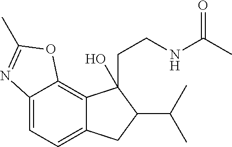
C12=CC=C3C(=C1OC(C)=N2)C(CCNC(=O)C)(O)C(C(C)C)C3
